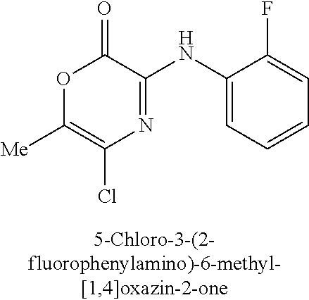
O1C([Me])=C(Cl)N=C(NC2=CC=CC=C2F)C1=O
